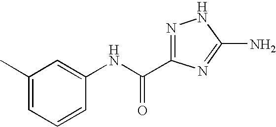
C1(C)=CC=CC(NC(C2=NNC(N)=N2)=O)=C1
